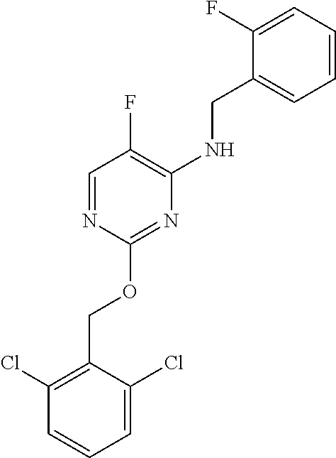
C1(Cl)=C(COC2=NC(NCC3=CC=CC=C3F)=C(F)C=N2)C(Cl)=CC=C1
